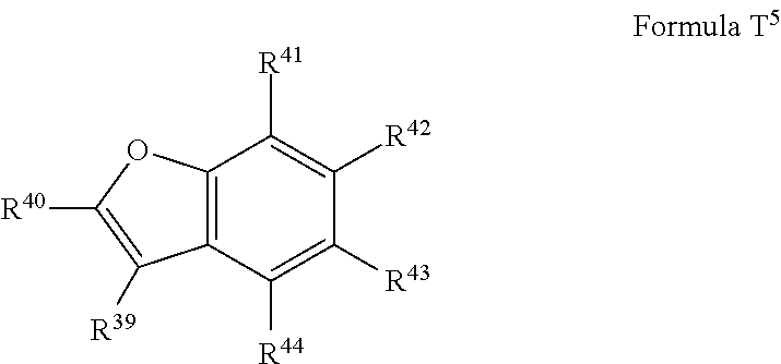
C1([R44])=C([R43])C([R42])=C([R41])C2=C1C([R39])=C([R40])O2
